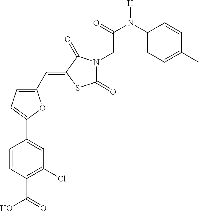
C1(C=C2SC(=O)N(CC(N(C3=CC=C(C)C=C3)[H])=O)C2=O)=CC=C(C2=CC(Cl)=C(C(O)=O)C=C2)O1
